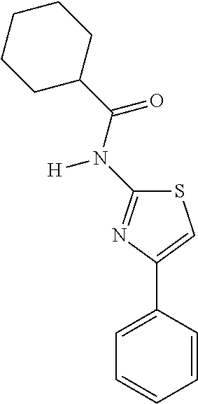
C1=CC(C2=CSC(N(C(C3CCCCC3)=O)[H])=N2)=CC=C1
